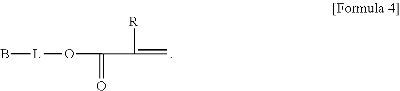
[L](OC(C([R])=C)=O)B
